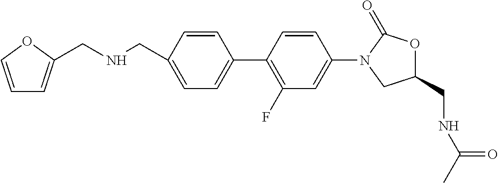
C1(CNCC2=CC=CO2)=CC=C(C2=C(F)C=C(N3CC(CNC(C)=O)OC3=O)C=C2)C=C1
